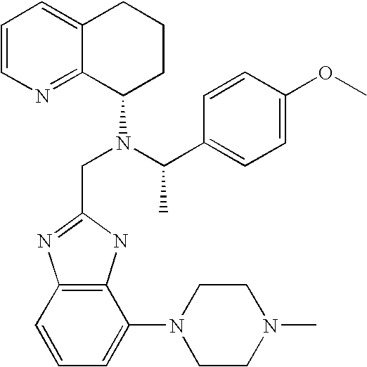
C12=C(C=CC=C1N1CCN(C)CC1)N=C(CN(C1CCCC3=CC=CN=C13)C(C1=CC=C(OC)C=C1)C)N2
